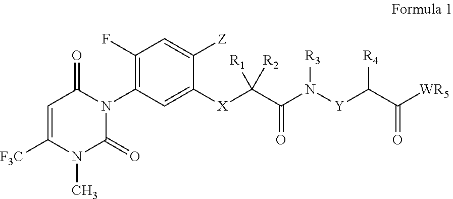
C1=C([F3C])N(C)C(=O)N(C2=C(F)C=C([Z])C([X]C(C(N([Y]C([R4])C([WR5])=O)[R3])=O)([R1])[R2])=C2)C1=O
